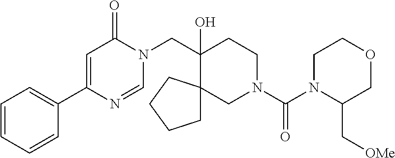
C1=CC=CC(C2=CC(=O)N(CC3(O)CCN(C(N4C(C[OMe])COCC4)=O)CC34CCCC4)C=N2)=C1
